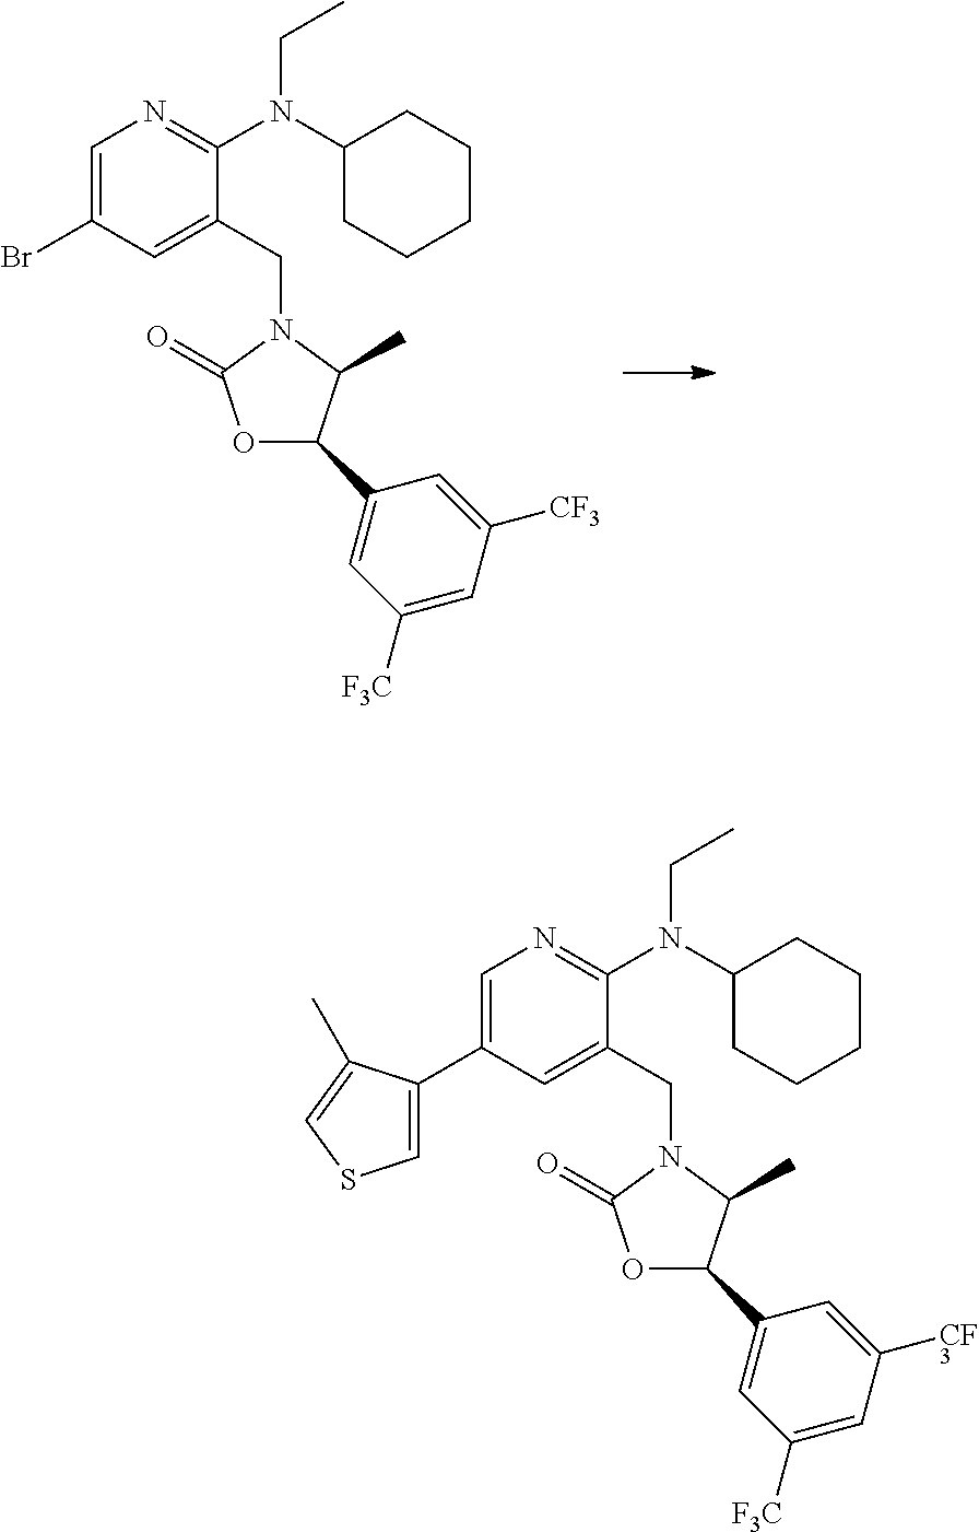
O1C(C2=CC([F3C])=CC([CF3])=C2)C(C)N(CC2=CC(Br)=CN=C2N(C2CCCCC2)CC)C1=O.O1C(=O)N(CC2=CC(C3=CSC=C3C)=CN=C2N(C2CCCCC2)CC)C(C)C1C1=CC([F3C])=CC([CF3])=C1
